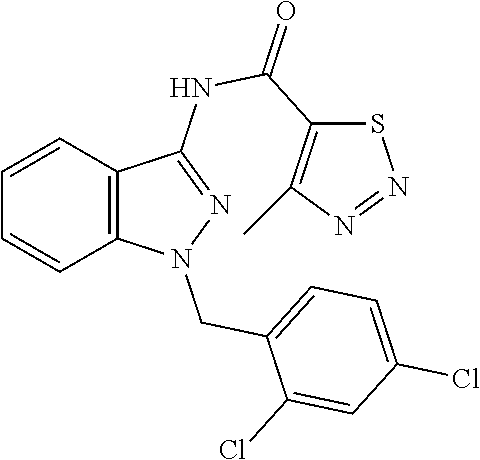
C1=CC2=C(C=C1)N(CC1=CC=C(Cl)C=C1Cl)N=C2NC(=O)C1=C(C)N=NS1
